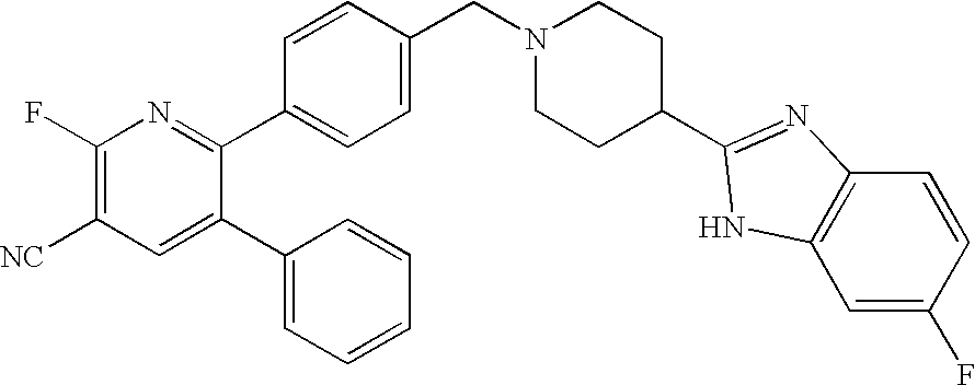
C1(F)=C([NC])C=C(C2=CC=CC=C2)C(C2=CC=C(CN3CCC(C4=NC5=C(C=C(F)C=C5)N4)CC3)C=C2)=N1
